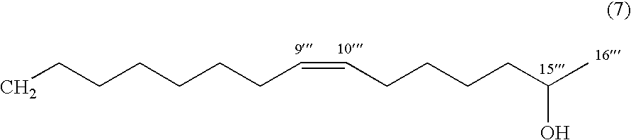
C(CCCC(C)O)C=CCCCCCCC
